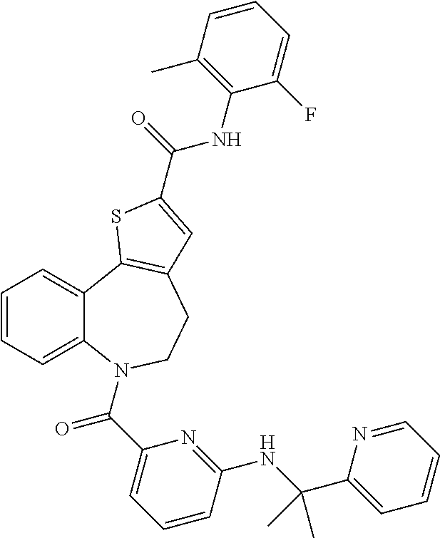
C1=CC=C2C(=C1)C1=C(CCN2C(C2=CC=CC(NC(C3=CC=CC=N3)(C)C)=N2)=O)C=C(C(NC2=C(C)C=CC=C2F)=O)S1
